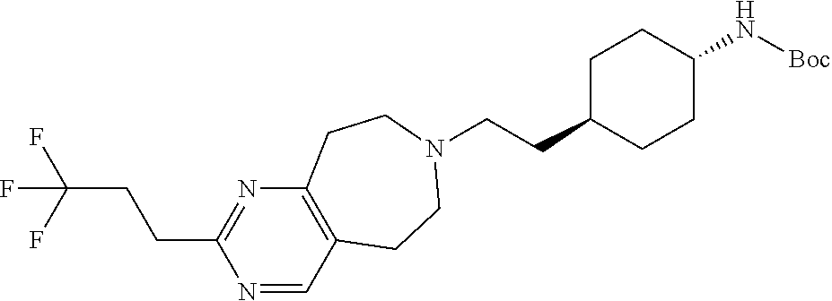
C(CC1CCC(N[Boc])CC1)N1CCC2=C(N=C(CCC(F)(F)F)N=C2)CC1
